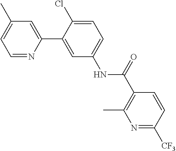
C1=NC(C2=CC(NC(C3=C(C)N=C([CF3])C=C3)=O)=CC=C2Cl)=CC(C)=C1
